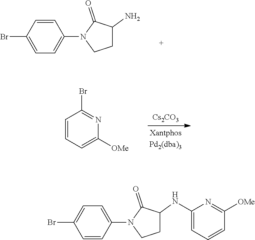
C1=C(N2CCC(NC3=CC=CC([OMe])=N3)C2=O)C=CC(Br)=C1.C1=CC(Br)=CC=C1N1CCC(N)C1=O.[Cs2CO3].C1=CC=C([OMe])N=C1Br
